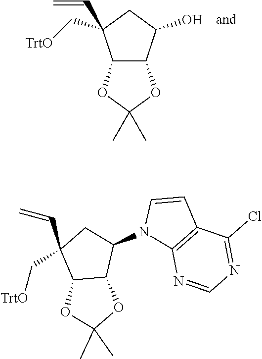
C12C(C(O)CC1(C[TrtO])C=C)OC(C)(C)O2.C12C(C(N3C4=C(C=C3)C(Cl)=NC=N4)CC1(C=C)C[TrtO])OC(C)(C)O2
